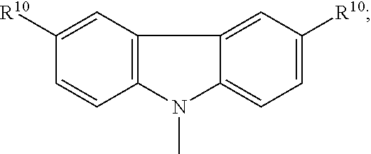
C12=C(C=C([R10])C=C1)C1=CC([R10])=CC=C1N2C
